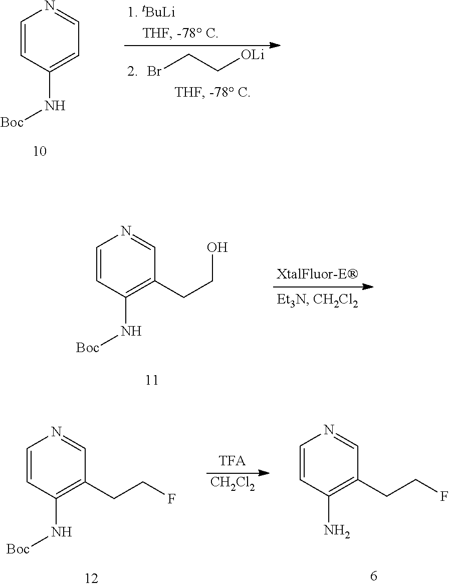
C1=CC(N[Boc])=CC=N1.BrCC[OLi].C1=CC(N[Boc])=C(CCO)C=N1.C1=CC(N[Boc])=C(CCF)C=N1.[CH2Cl2].C1=CC(N)=C(CCF)C=N1
